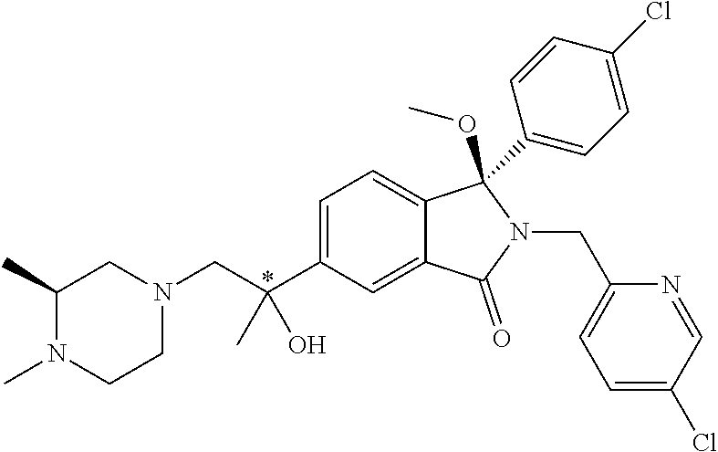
C1=C(C(CN2CC(C)N(C)CC2)(C)O)C=C2C(=C1)C(C1=CC=C(Cl)C=C1)(OC)N(CC1=CC=C(Cl)C=N1)C2=O
